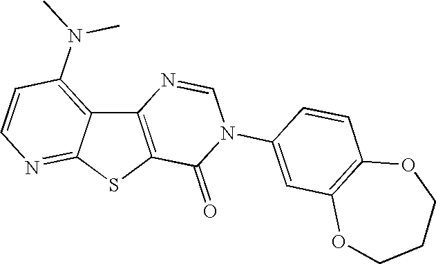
C12=C(SC3=NC=CC(N(C)C)=C13)C(=O)N(C1=CC3=C(C=C1)OCCCO3)C=N2
